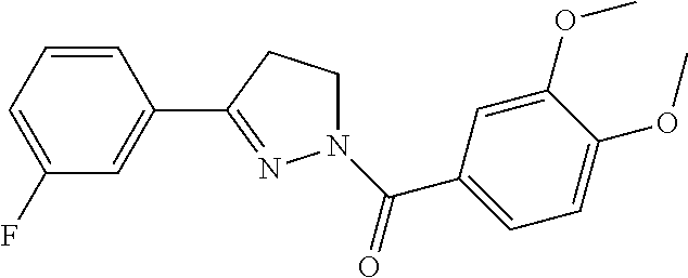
C1=CC=C(F)C=C1C1=NN(C(C2=CC=C(OC)C(OC)=C2)=O)CC1
